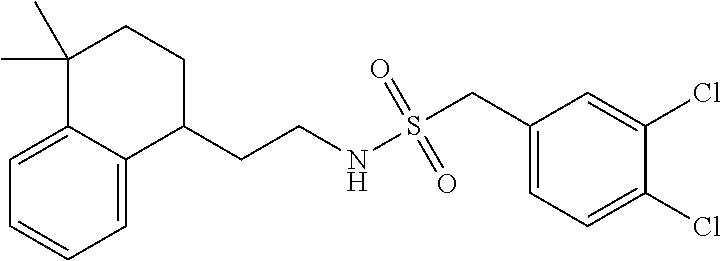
C1=C2C(=CC=C1)C(CCNS(CC1=CC=C(Cl)C(Cl)=C1)(=O)=O)CCC2(C)C
